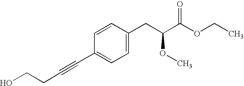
OCCC#CC1=CC=C(CC(OC)C(=O)OCC)C=C1
